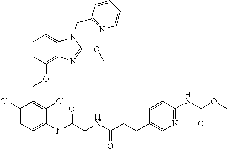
C1=CC(OCC2=C(Cl)C(N(C)C(=O)CNC(=O)CCC3=CN=C(NC(=O)OC)C=C3)=CC=C2Cl)=C2C(=C1)N(CC1=NC=CC=C1)C(OC)=N2
